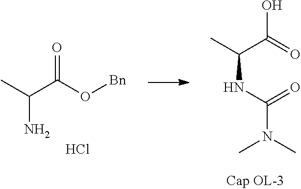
CC(C(O[Bn])=O)N.Cl.C(NC(=O)N(C)C)(C(=O)O)C
